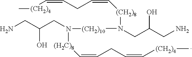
NCC(CN([(H2C)8]C=CCC=C[(CH2)4]C)[(CH2)10]N(CC(CN)O)[(CH2)8]C=CCC=C[(CH2)4]C)O
